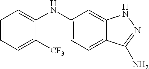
C1=CC=C([CF3])C(NC2=CC=C3C(=C2)NN=C3N)=C1
